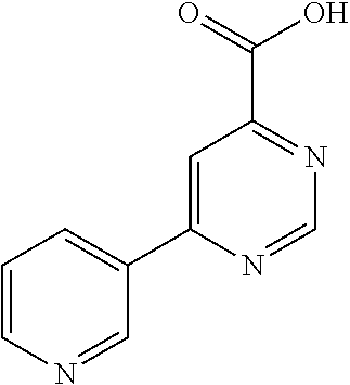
C1=C(C2=CC=CN=C2)N=CN=C1C(=O)O
